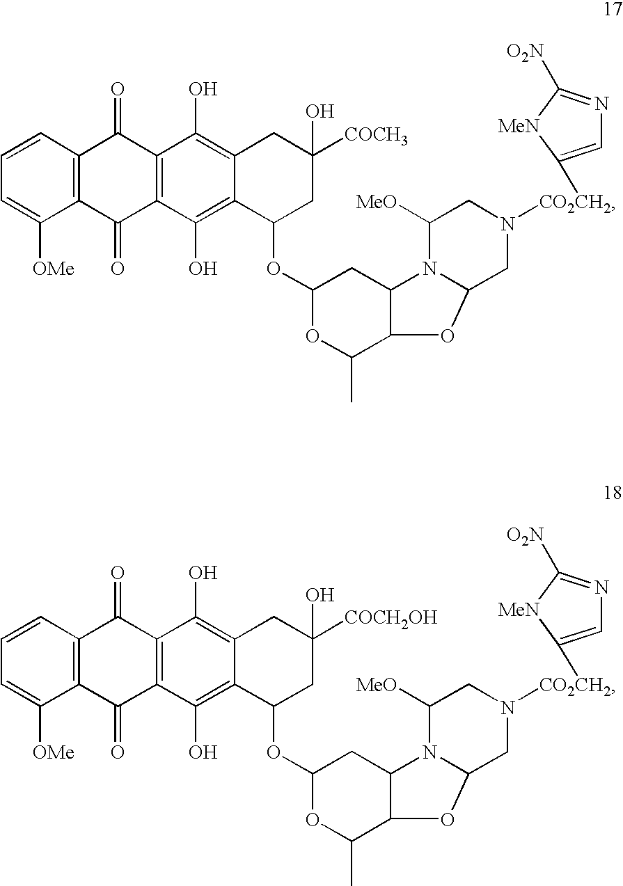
C1=CC2=C(C([OMe])=C1)C(=O)C1=C(C2=O)C(O)=C2C(=C1O)C(OC1OC(C)C3C(C1)N1C(O3)CN([CO2CH2]C3=CN=C([O2N])[MeN]3)CC1[MeO])CC([COCH3])(O)C2.C1=CC2=C(C([OMe])=C1)C(=O)C1=C(C2=O)C(O)=C2C(=C1O)C(OC1OC(C)C3C(C1)N1C(O3)CN([CO2CH2]C3=CN=C([O2N])[MeN]3)CC1[MeO])CC([COCH2OH])(O)C2
